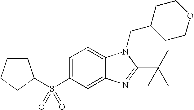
C1=C(S(=O)(=O)C2CCCC2)C=C2C(=C1)N(CC1CCOCC1)C(C(C)(C)C)=N2
